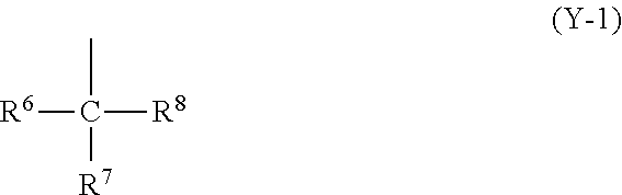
[R6]C([R7])(C)[R8]
